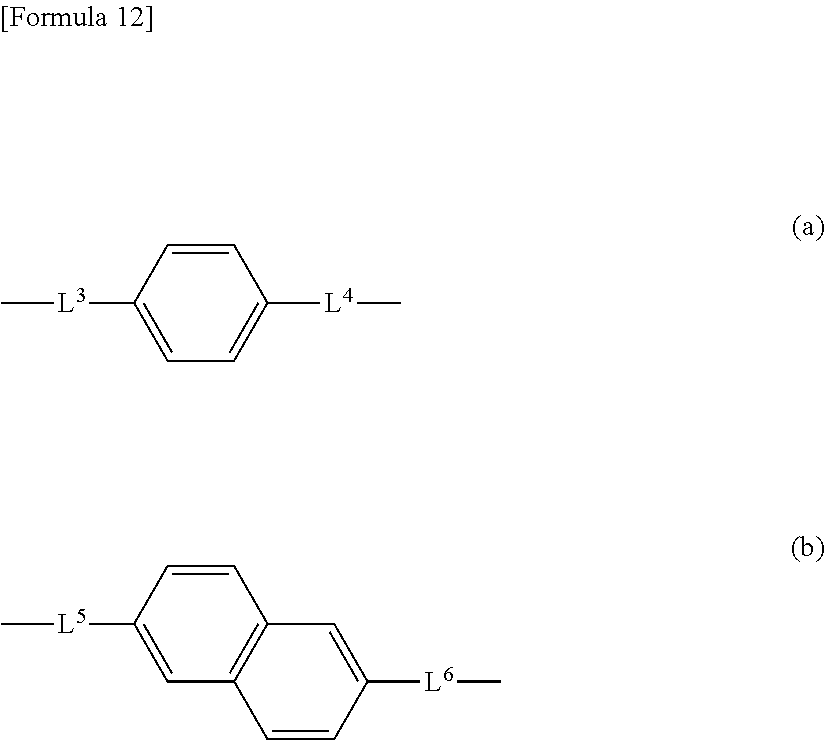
C1=CC([L3]C)=CC=C1[L4]C.C1=CC([L5]C)=CC2=C1C=C([L6]C)C=C2
